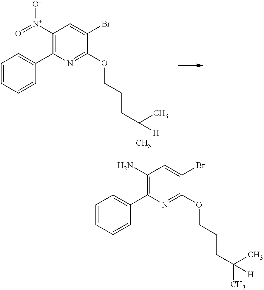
C1([N+](=O)[O-])=C(C2=CC=CC=C2)N=C(OCCCC(C)(C)[H])C(Br)=C1.C1(N)=C(C2=CC=CC=C2)N=C(OCCCC(C)(C)[H])C(Br)=C1
